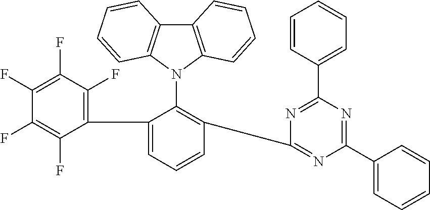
C12=C(N(C3=C(C4=NC(C5=CC=CC=C5)=NC(C5=CC=CC=C5)=N4)C=CC=C3C3=C(F)C(F)=C(F)C(F)=C3F)C3=C1C=CC=C3)C=CC=C2
